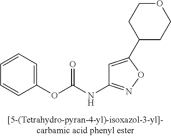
C1(OC(NC2=NOC(C3CCOCC3)=C2)=O)=CC=CC=C1
